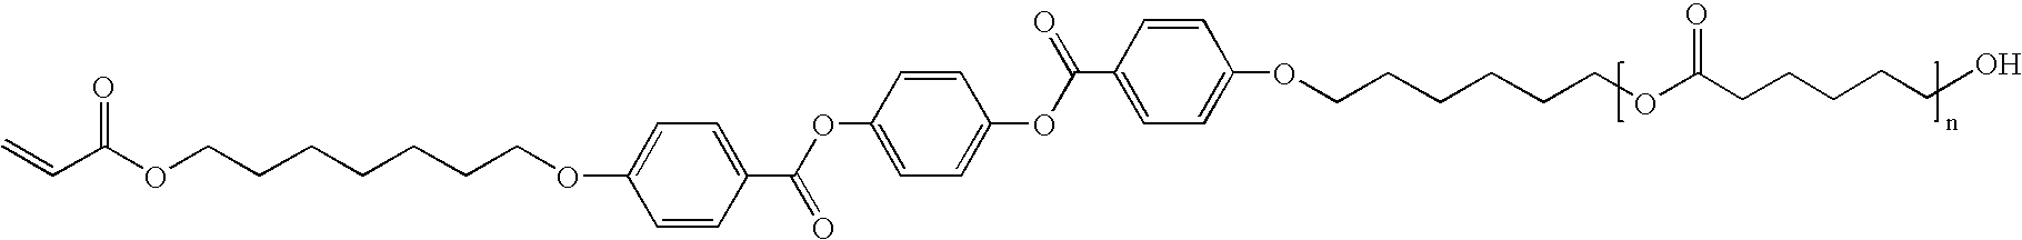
C(=C)C(OCCCCCCCOC1=CC=C(C(OC2=CC=C(OC(C3=CC=C(OCCCCCCOC(CCCCCO)=O)C=C3)=O)C=C2)=O)C=C1)=O
